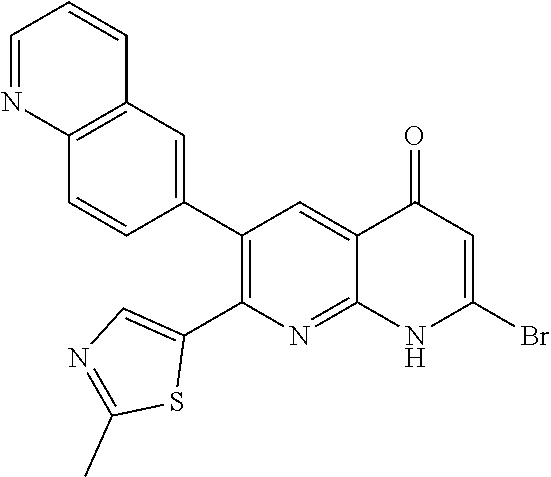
C12=C(C=C(C3=C(C4=CN=C(C)S4)N=C4C(=C3)C(=O)C=C(Br)N4)C=C1)C=CC=N2
